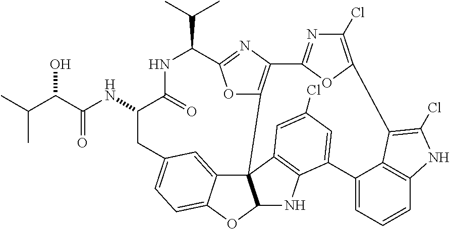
C1(C(C)C)NC(=O)C(NC(C(O)C(C)C)=O)CC2=CC=C3C(=C2)C24C(O3)NC3=C2C=C(Cl)C=C3C2=CC=CC3=C2C(=C(Cl)N3)C2=C(Cl)N=C(O2)C2=C4OC1=N2
